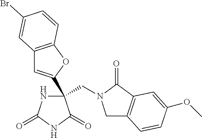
N1C(=O)NC(=O)C1(C1=CC2=C(O1)C=CC(Br)=C2)CN1CC2=C(C1=O)C=C(OC)C=C2
